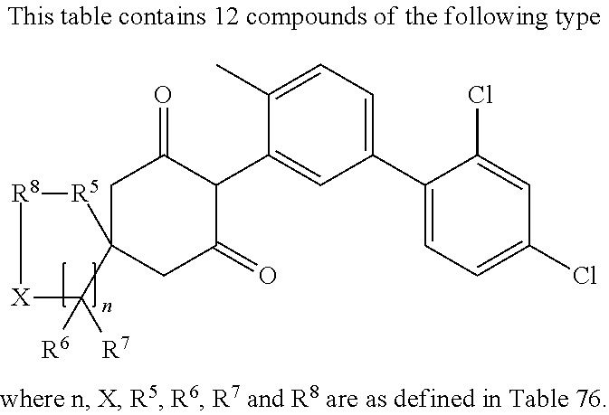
C1(C2=CC=C(Cl)C=C2Cl)=CC=C(C)C(C2C(=O)CC3(CC2=O)[R5][R8][X]C3([R6])[R7])=C1
